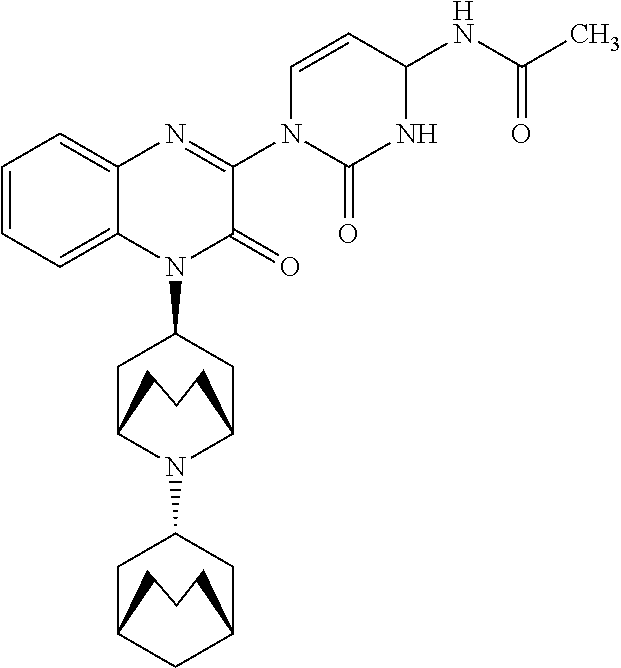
C1C2N(C3CC4CC(C3)CCC4)C(CC1N1C(=O)C(N3C(=O)NC(NC(=O)C)C=C3)=NC3=CC=CC=C13)CCC2
